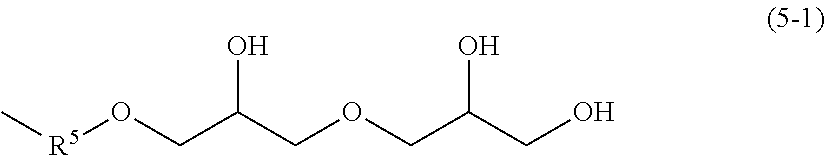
[R5](OCC(COCC(CO)O)O)C
